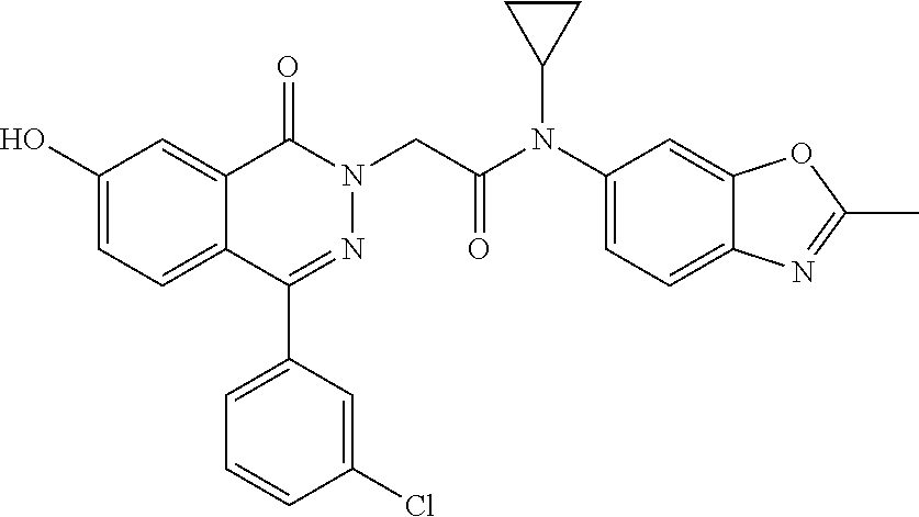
C1(C2=CC=CC(Cl)=C2)=NN(CC(N(C2=CC=C3C(=C2)OC(C)=N3)C2CC2)=O)C(=O)C2=CC(O)=CC=C12
